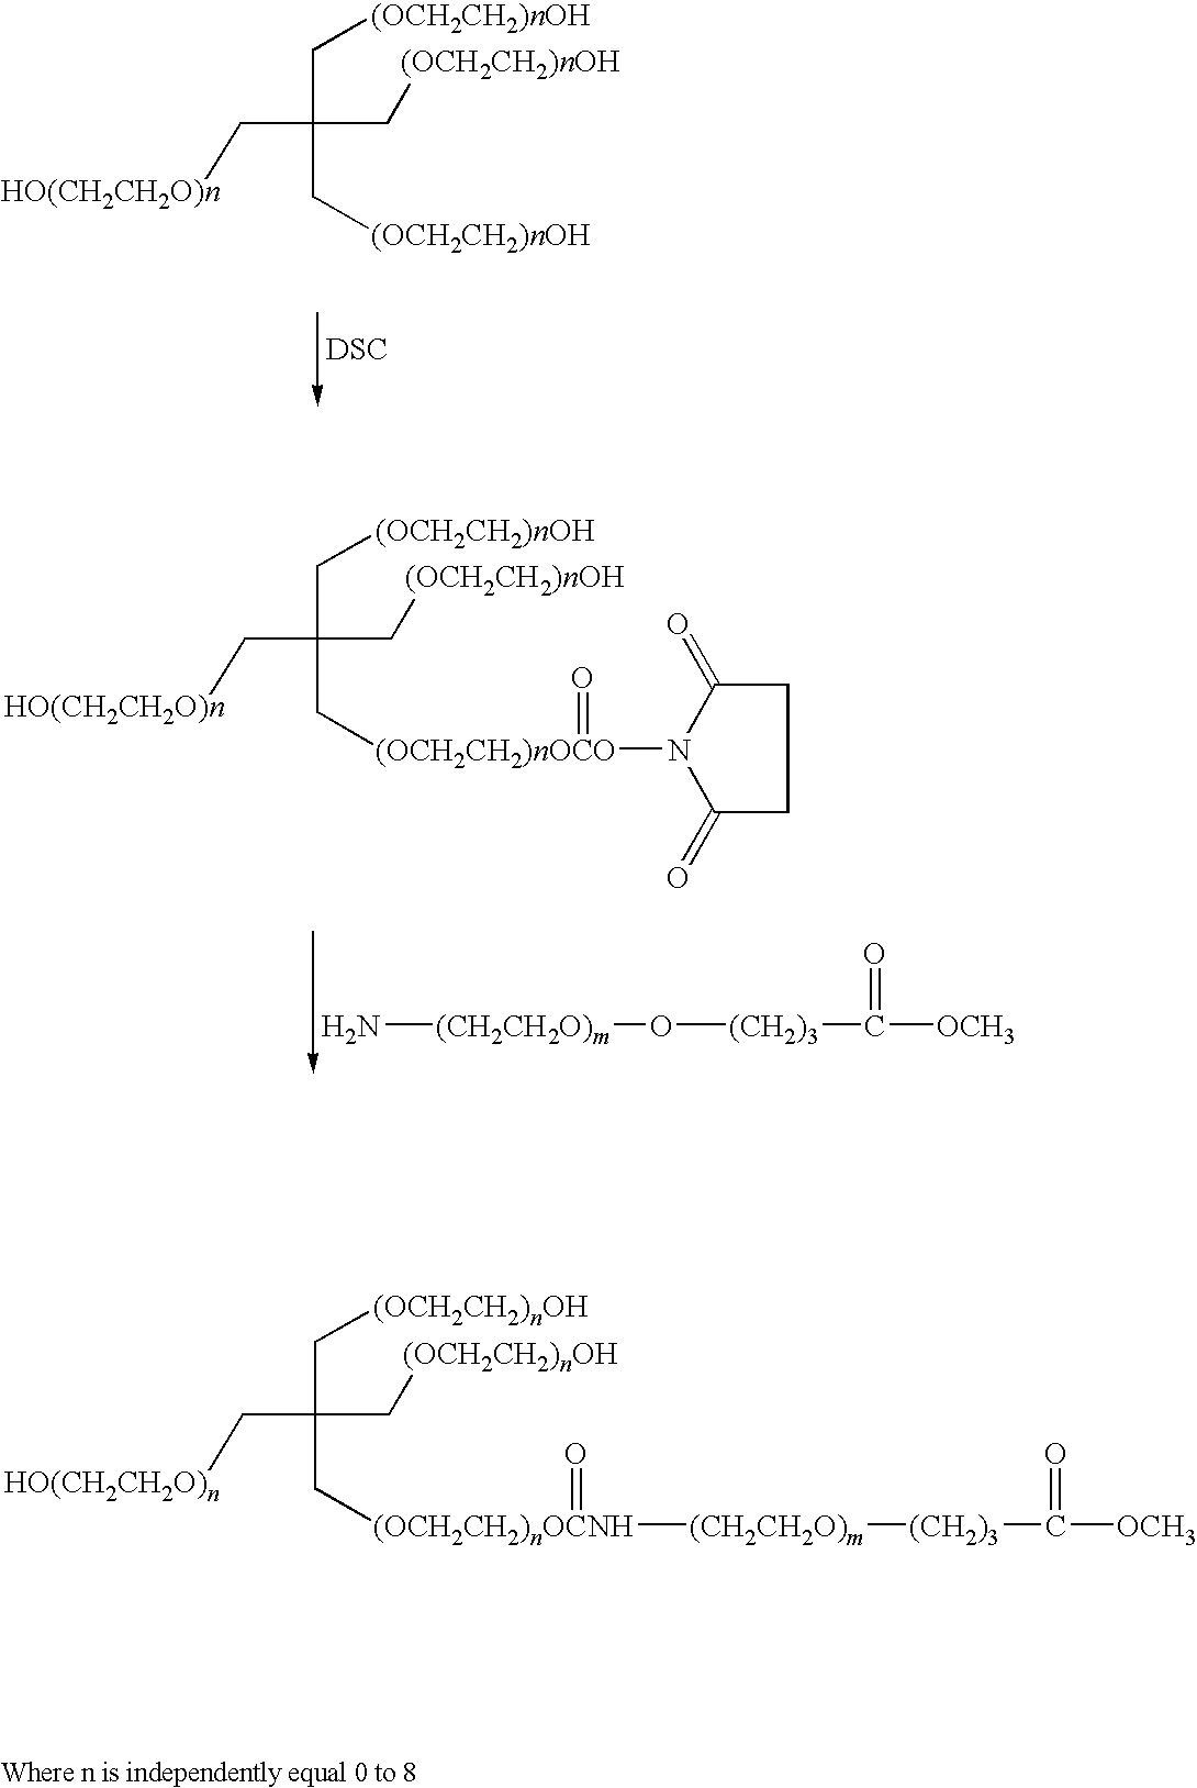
[DSC].[HO(CH2CH2O)n]CC(C[(OCH2CH2)nOH])(C[(OCH2CH2)nOH])C[(OCH2CH2)nOH].N[(CH2CH2O)m]O[(CH2)3]C([OCH3])=O.[HO(CH2CH2O)n]CC(C[(OCH2CH2)nOH])(C[(OCH2CH2)nOCO](N1C(=O)CCC1=O)=O)C[(OCH2CH2)nOH].[HO(CH2CH2O)n]CC(C[(OCH2CH2)nOH])(C[(OCH2CH2)nOCNH](=O)[(CH2CH2O)m][(CH2)3]C([OCH3])=O)C[(OCH2CH2)nOH]
